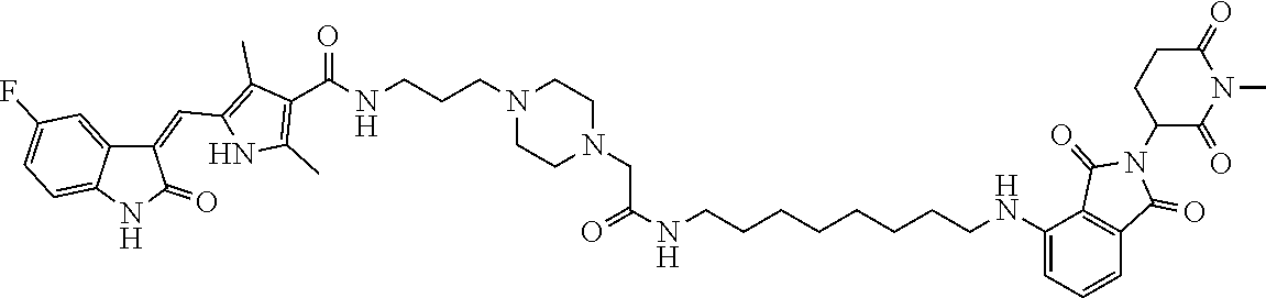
C1CN(CCCNC(C2=C(C)NC(C=C3C4=CC(F)=CC=C4NC3=O)=C2C)=O)CCN1CC(NCCCCCCCCNC1=CC=CC2=C1C(=O)N(C1C(=O)N(C)C(=O)CC1)C2=O)=O
